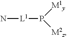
N[L1]P([M1y])[M2z]
